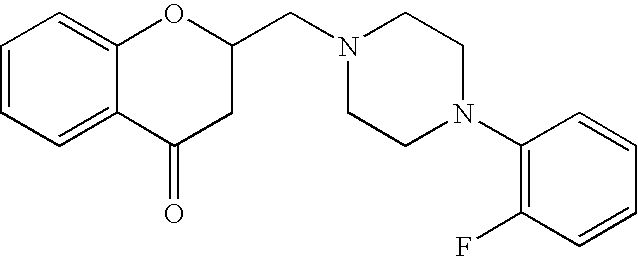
C1=CC=C2C(=C1)OC(CN1CCN(C3=C(F)C=CC=C3)CC1)CC2=O
